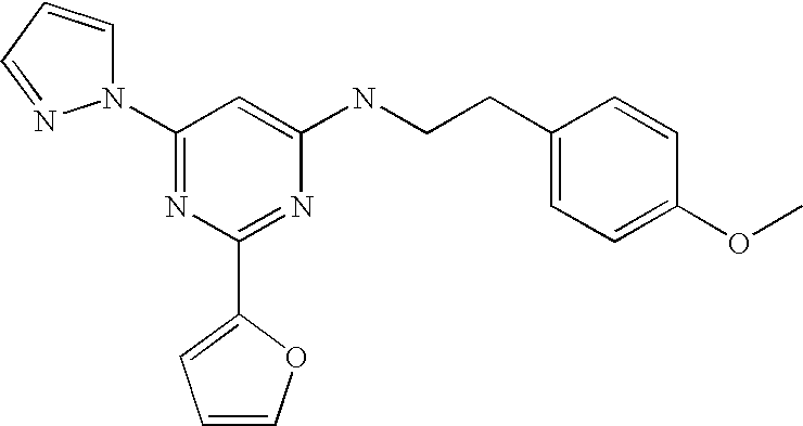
C1(N2C=CC=N2)=NC(C2=CC=CO2)=NC(NCCC2=CC=C(OC)C=C2)=C1
